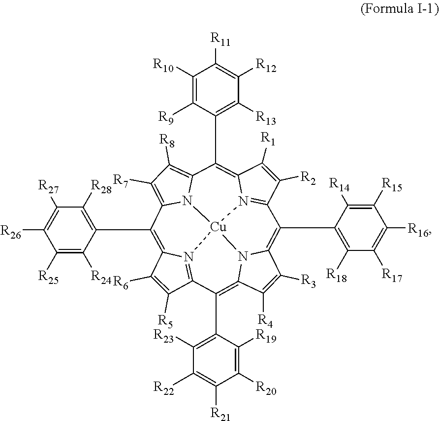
C1([R6])=C([R5])C2=N3C1=C(C1=C([R28])C([R27])=C([R26])C([R25])=C1[R24])C1=C([R7])C([R8])=C4N1[Cu]31N3=C(C([R2])=C([R1])C3=C4C3=C([R13])C([R12])=C([R11])C([R10])=C3[R9])C(C3=C([R18])C([R17])=C([R16])C([R15])=C3[R14])=C3C([R3])=C([R4])C(=C2C2=C([R23])C([R22])=C([R21])C([R20])=C2[R19])N31
